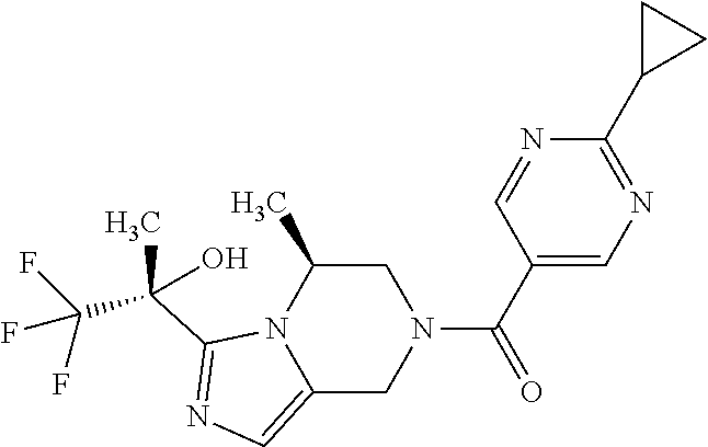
C1(C(C)(C(F)(F)F)O)=NC=C2N1C(C)CN(C(C1=CN=C(C3CC3)N=C1)=O)C2
